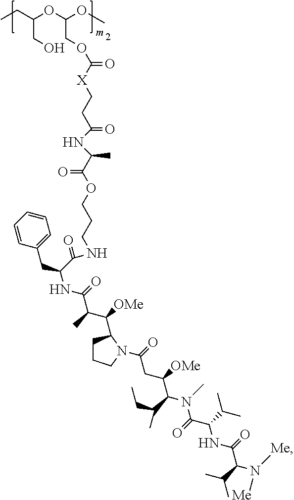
CCC(OC(OC)COC([X]CCC(=O)NC(C)C(=O)OCCCNC(=O)C(NC(=O)C(C([OMe])C1CCCN1C(CC([OMe])C(N(C(C(NC(=O)C(N([Me])[Me])C(C)C)C(C)C)=O)C)C(C)CC)=O)C)CC1=CC=CC=C1)=O)CO
